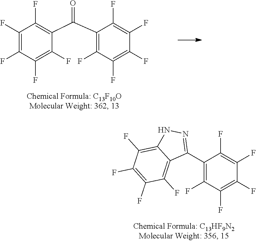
C1(F)=C(F)C(F)=C(F)C(C(C2=C(F)C(F)=C(F)C(F)=C2F)=O)=C1F.C1(C2=NNC3=C(F)C(F)=C(F)C(F)=C23)=C(F)C(F)=C(F)C(F)=C1F
